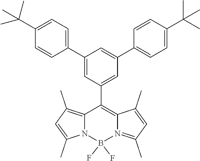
FB1(F)N2C(=C(C)C=C2C)C(C2=CC(C3=CC=C(C(C)(C)C)C=C3)=CC(C3=CC=C(C(C)(C)C)C=C3)=C2)=C2N1=C(C)C=C2C
